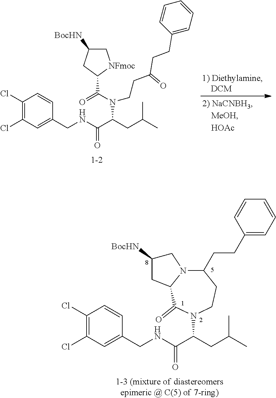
C1(Cl)=C(Cl)C=C(CNC(=O)C(CC(C)C)N2C(=O)C3N(C(CCC4=CC=CC=C4)CC2)CC([BocHN])C3)C=C1.C1(Cl)=C(Cl)C=C(CNC(=O)C(N(C(C2[NFmoc]CC([BocHN])C2)=O)CCC(CCC2=CC=CC=C2)=O)CC(C)C)C=C1
